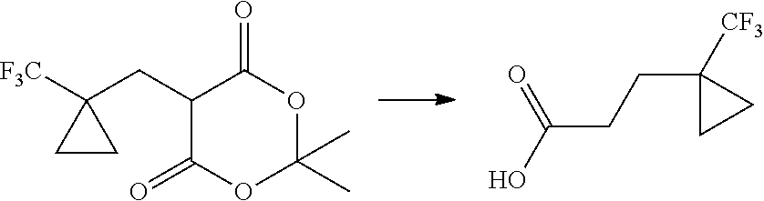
O1C(C)(C)OC(=O)C(CC2([F3C])CC2)C1=O.OC(CCC1([CF3])CC1)=O
